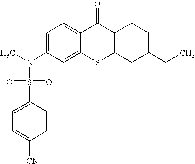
C1=C(N(S(C2=CC=C([CN])C=C2)(=O)=O)C)C=C2C(=C1)C(=O)C1=C(S2)CC(CC)CC1
